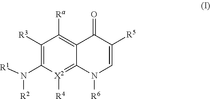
C1([R3])=C(N([R1])[R2])[X2]([R4])=C2C(=C1[Ra])C(=O)C([R5])=CN2[R6]
